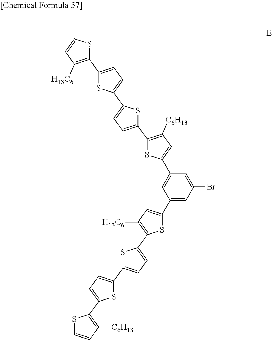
C1(C2=CC([H13C6])=C(C3=CC=C(C4=CC=C(C5=C([C6H13])C=CS5)S4)S3)S2)=CC(Br)=CC(C2=CC([C6H13])=C(C3=CC=C(C4=CC=C(C5=C([H13C6])C=CS5)S4)S3)S2)=C1
